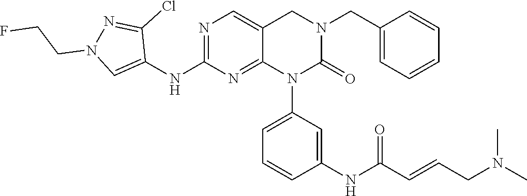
C1(NC2=NC=C3C(=N2)N(C2=CC=CC(NC(C=CCN(C)C)=O)=C2)C(=O)N(CC2=CC=CC=C2)C3)=CN(CCF)N=C1Cl
